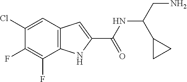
C1(Cl)=CC2=C(C(F)=C1F)NC(C(NC(CN)C1CC1)=O)=C2
